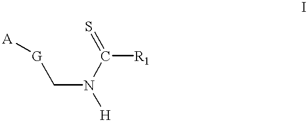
C(N(C(=S)[R1])[H])[G][A]
